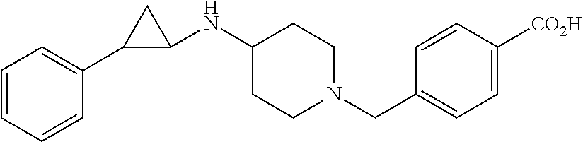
C1(NC2C(C3=CC=CC=C3)C2)CCN(CC2=CC=C([CO2H])C=C2)CC1
